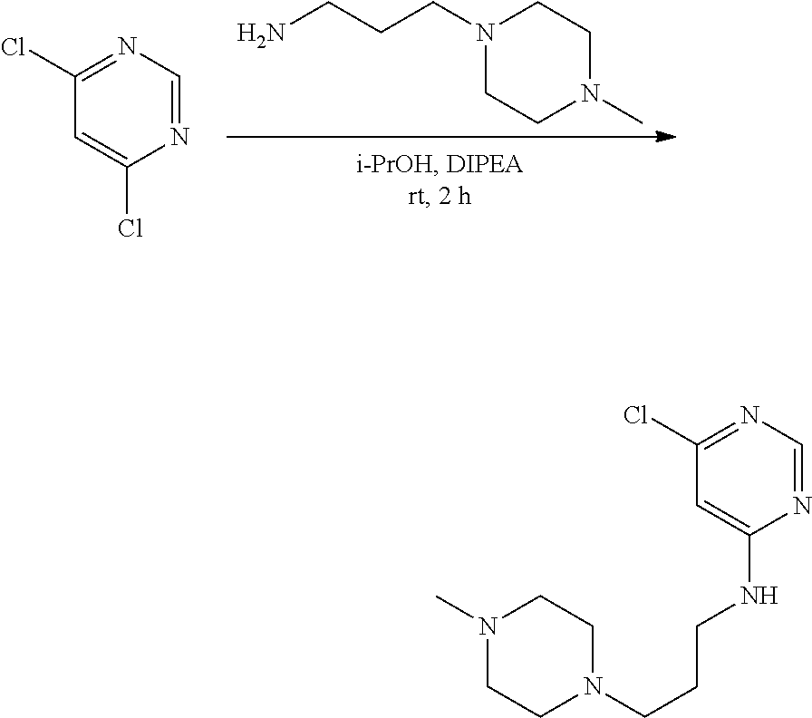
N1(CCCN)CCN(C)CC1.C1=C(Cl)N=CN=C1Cl.C1=C(NCCCN2CCN(C)CC2)N=CN=C1Cl
